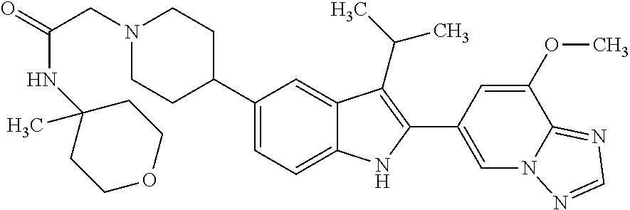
N1(CC(=O)NC2(C)CCOCC2)CCC(C2=CC=C3C(=C2)C(C(C)C)=C(C2=CN4C(=NC=N4)C(OC)=C2)N3)CC1
